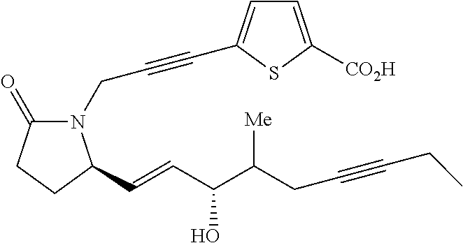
C(CN1C(=O)CCC1C=CC(C(CC#CCC)[Me])O)#CC1=CC=C([CO2H])S1
